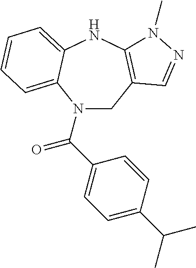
C1C2=C(NC3=CC=CC=C3N1C(C1=CC=C(C(C)C)C=C1)=O)N(C)N=C2
